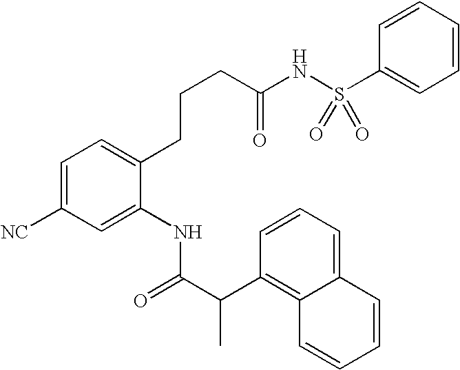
C1=CC=C2C(=C1C(C(=O)NC1=CC([NC])=CC=C1CCCC(NS(C1=CC=CC=C1)(=O)=O)=O)C)C=CC=C2
